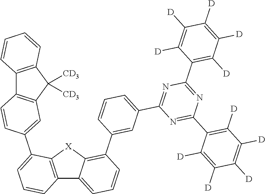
C12=C(C([CD3])([CD3])C3=C1C=CC(C1=CC=CC4=C1[X]C1=C(C5=CC(C6=NC(C7=C([D])C([D])=C([D])C([D])=C7[D])=NC(C7=C([D])C([D])=C([D])C([D])=C7[D])=N6)=CC=C5)C=CC=C41)=C3)C=CC=C2
